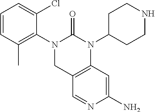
C1=CC(C)=C(N2CC3=C(N(C4CCNCC4)C2=O)C=C(N)N=C3)C(Cl)=C1
